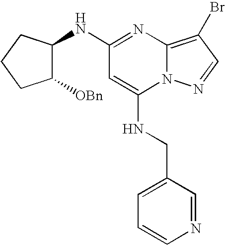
C1=CN=CC(CNC2=CC(NC3C([OBn])CCC3)=NC3=C(Br)C=NN23)=C1
